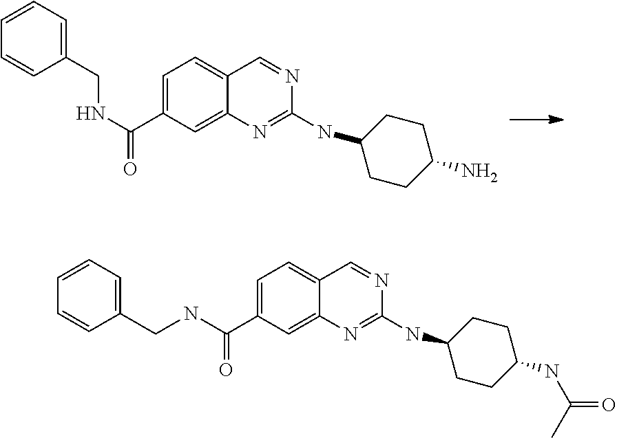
C1(CNC(=O)C2=CC=C3C(=C2)N=C(NC2CCC(N)CC2)N=C3)=CC=CC=C1.C(=O)(C1=CC=C2C(=C1)N=C(NC1CCC(NC(=O)C)CC1)N=C2)NCC1=CC=CC=C1
